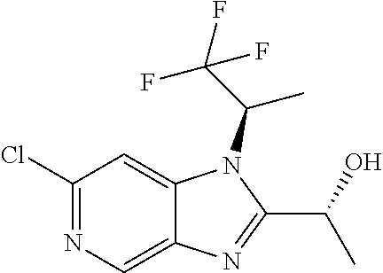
C1(Cl)=NC=C2C(=C1)N(C(C(F)(F)F)C)C(C(C)O)=N2
